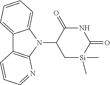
N1(C2C[Si](C)(C)C(=O)NC2=O)C2=CC=CC=C2C2=C1N=CC=C2
